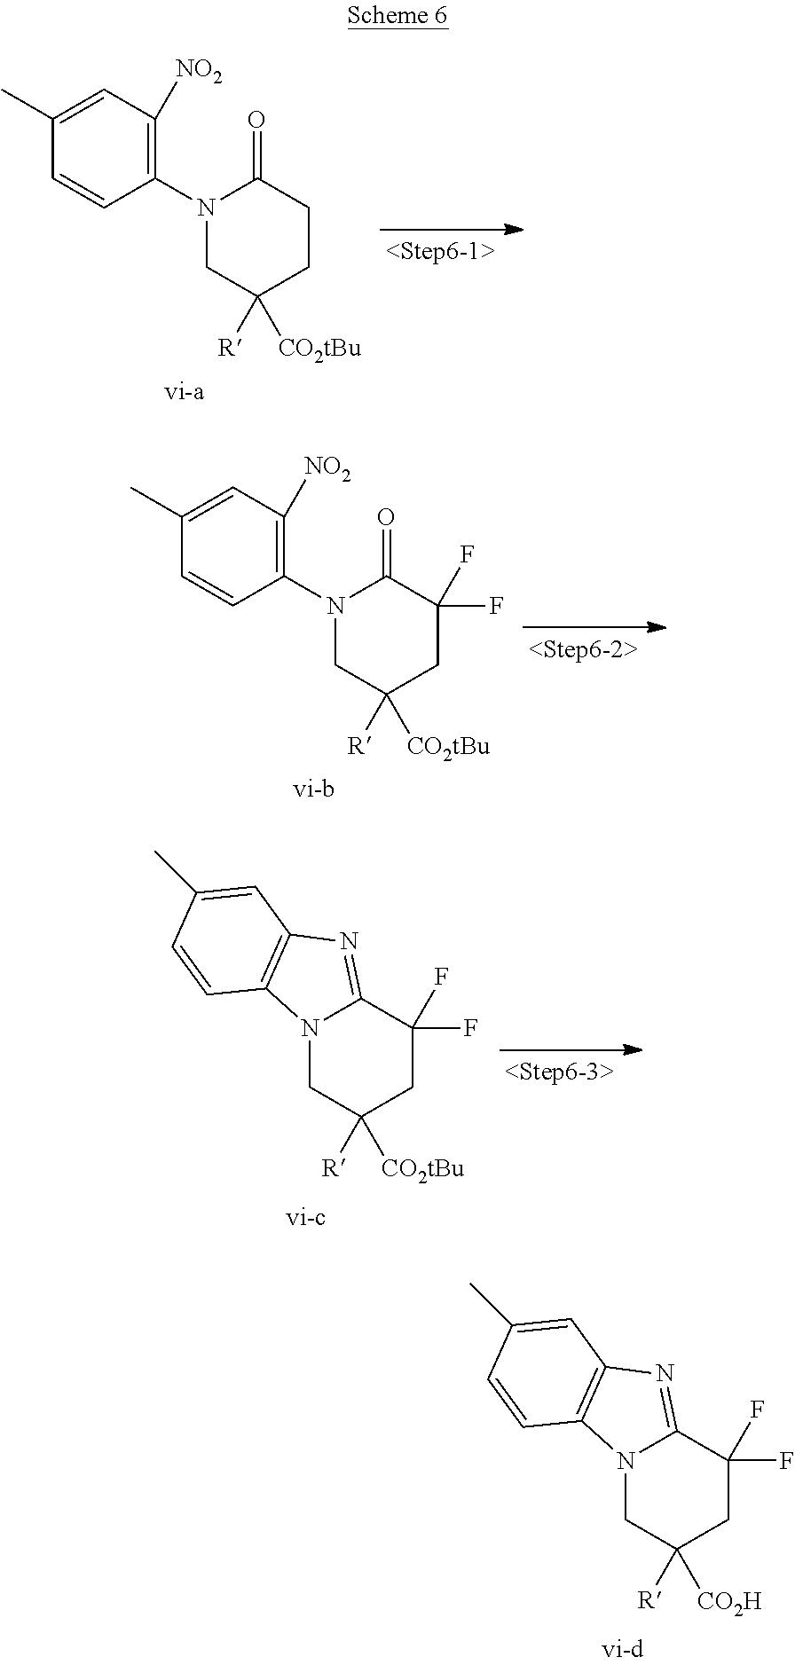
N1(C2=C([NO2])C=C(C)C=C2)CC([R])([CO2tBu])CCC1=O.N12CC([R])([CO2tBu])CC(F)(F)C1=NC1=C2C=CC(C)=C1.N1(C2=C([NO2])C=C(C)C=C2)CC([R])([CO2tBu])CC(F)(F)C1=O.N12CC([R])([CO2H])CC(F)(F)C1=NC1=C2C=CC(C)=C1
